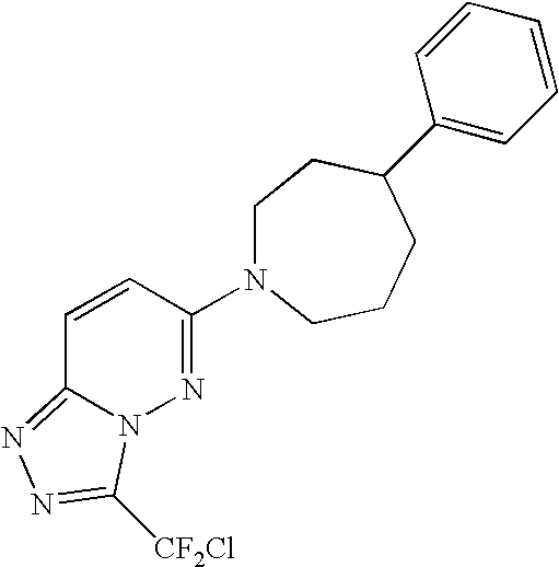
C1N(C2=NN3C(=NN=C3[CF2Cl])C=C2)CCCC(C2=CC=CC=C2)C1
